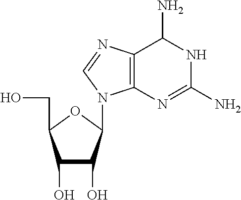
C1(O)C(O)C(N2C3=C(N=C2)C(N)NC(N)=N3)OC1CO
